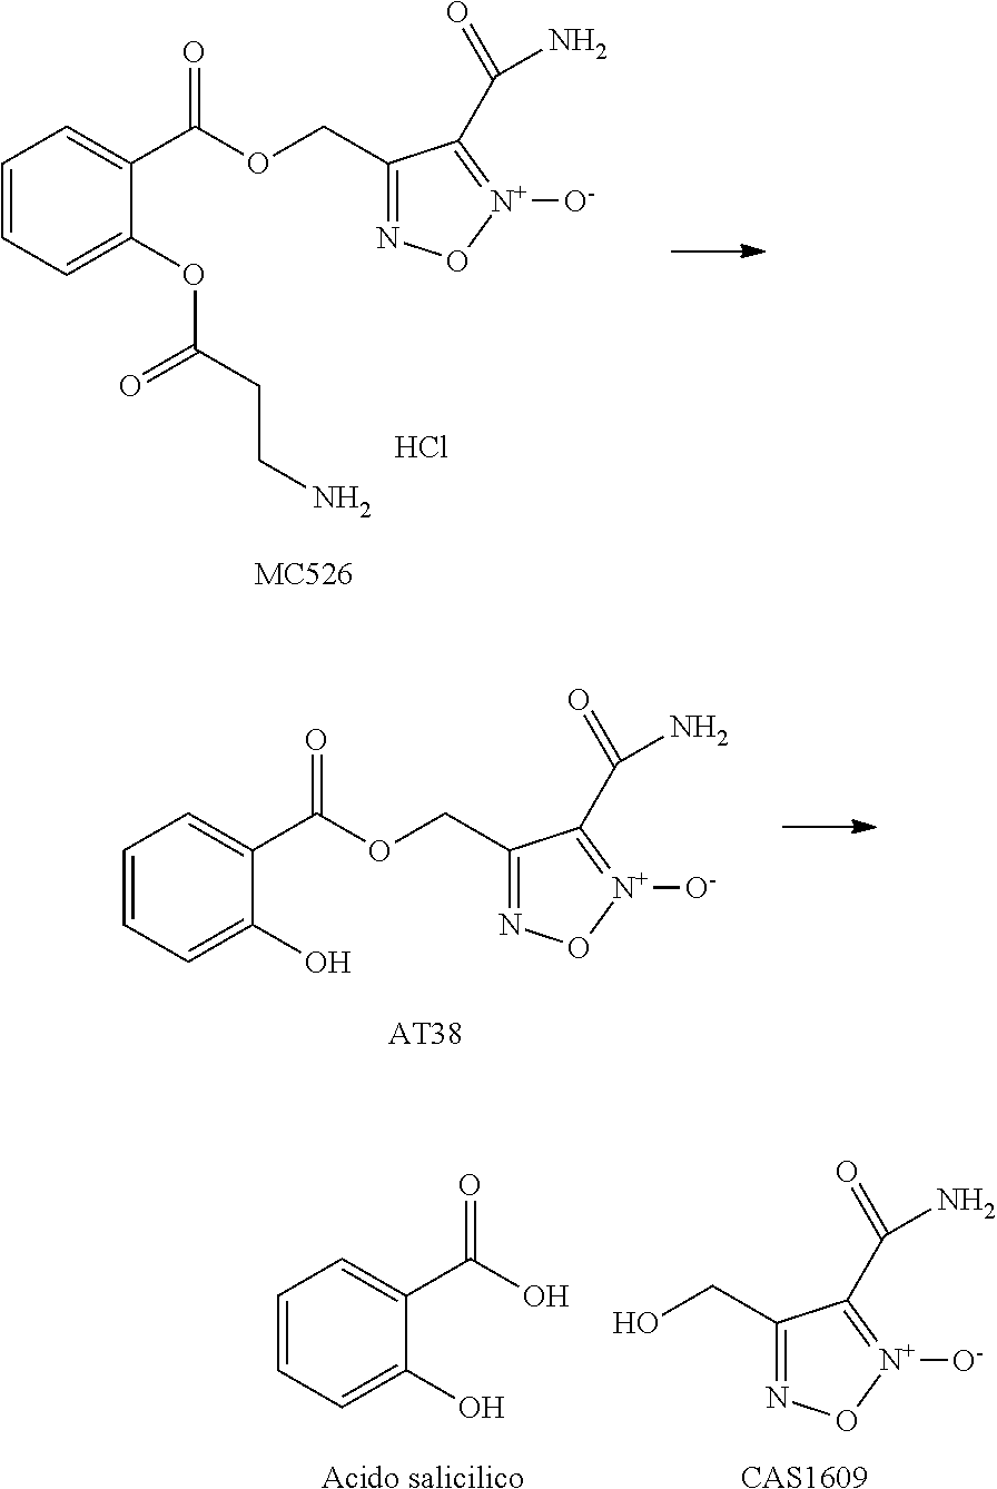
C1=CC=C(OC(CCN)=O)C(C(OCC2=NO[N+]([O-])=C2C(=O)N)=O)=C1.Cl.C1=CC=C(O)C(C(OCC2=NO[N+]([O-])=C2C(=O)N)=O)=C1.[AT38].C(C1=NO[N+]([O-])=C1C(=O)N)O.[CAS1609].[Acido salicilico].C1=CC=C(O)C(C(O)=O)=C1
